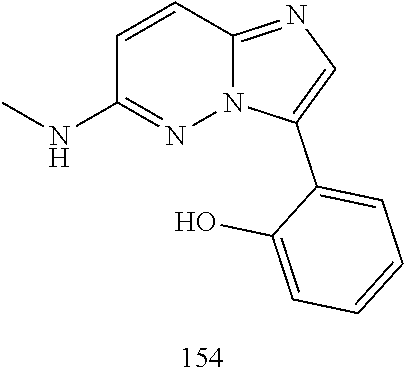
C12=NC=C(C3=CC=CC=C3O)N1N=C(NC)C=C2
